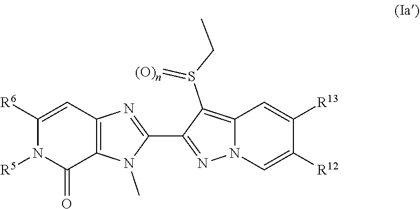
N1=C(C2=NC3=C(N2C)C(=O)N([R5])C([R6])=C3)C(S(=[(O)n])CC)=C2N1C=C([R12])C([R13])=C2
